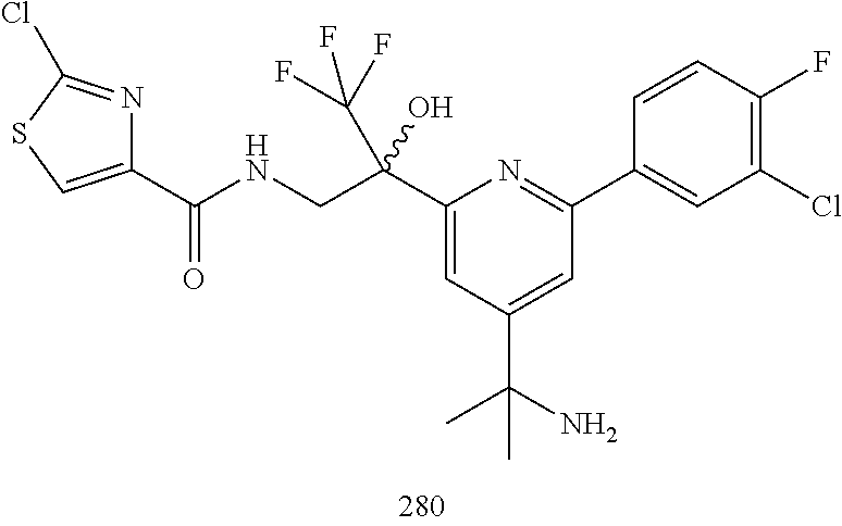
C1(C(CNC(=O)C2=CSC(Cl)=N2)(C(F)(F)F)O)=CC(C(N)(C)C)=CC(C2=CC(Cl)=C(F)C=C2)=N1
